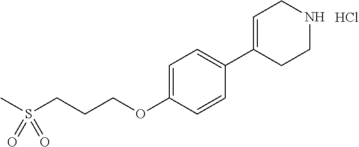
CS(CCCOC1=CC=C(C2=CCNCC2)C=C1)(=O)=O.Cl
